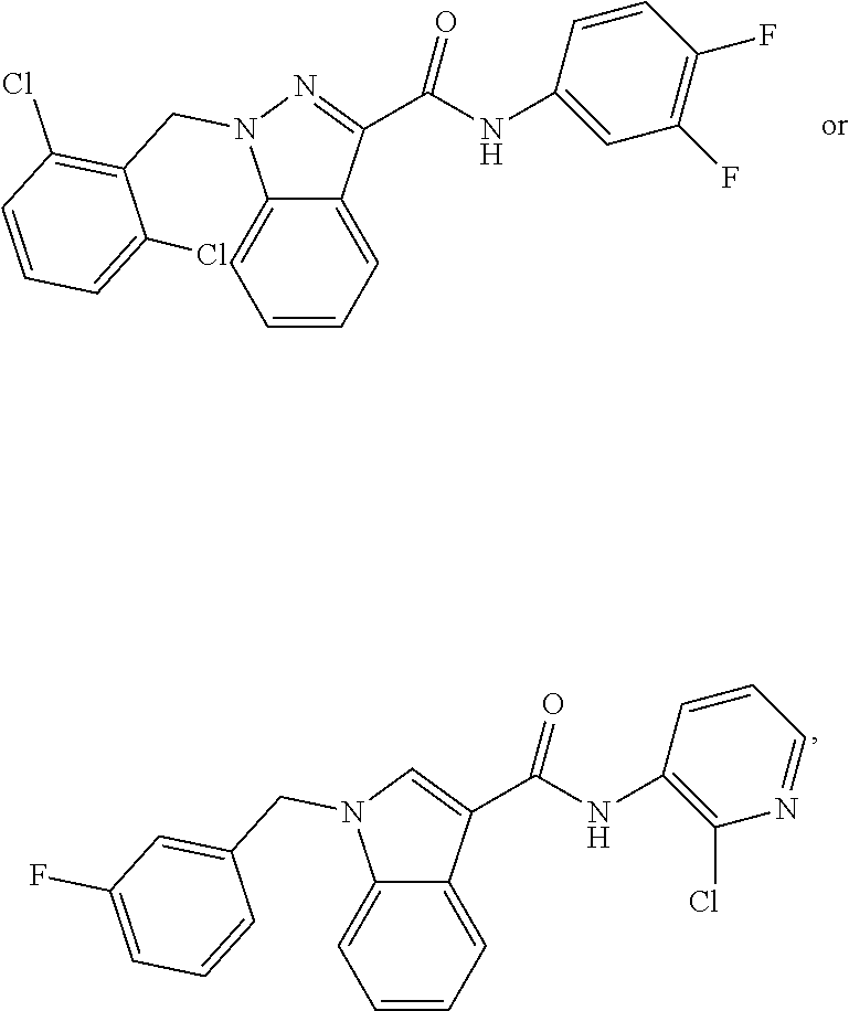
C12=CC=CC=C1C(C(NC1=CC(F)=C(F)C=C1)=O)=NN2CC1=C(Cl)C=CC=C1Cl.C12=CC=CC=C1C(C(NC1=C(Cl)N=CC=C1)=O)=CN2CC1=CC(F)=CC=C1
